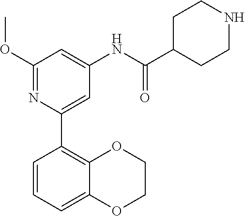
C1(C2=CC(NC(C3CCNCC3)=O)=CC(OC)=N2)=C2OCCOC2=CC=C1
